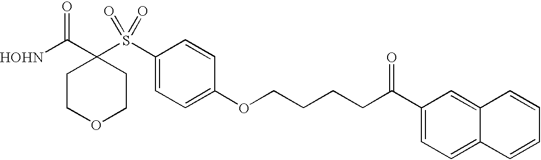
[HOHN]C(C1(S(C2=CC=C(OCCCCC(C3=CC=C4C(=C3)C=CC=C4)=O)C=C2)(=O)=O)CCOCC1)=O
